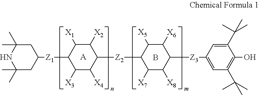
[A].B.C1([X3])C([X4])C([Z2]C2C([X7])C([X8])C([Z3]C3=CC(C(C)(C)C)=C(O)C(C(C)(C)C)=C3)C([X6])C2[X5])C([X2])C([X1])C1[Z1]C1CC(C)(C)NC(C)(C)C1
